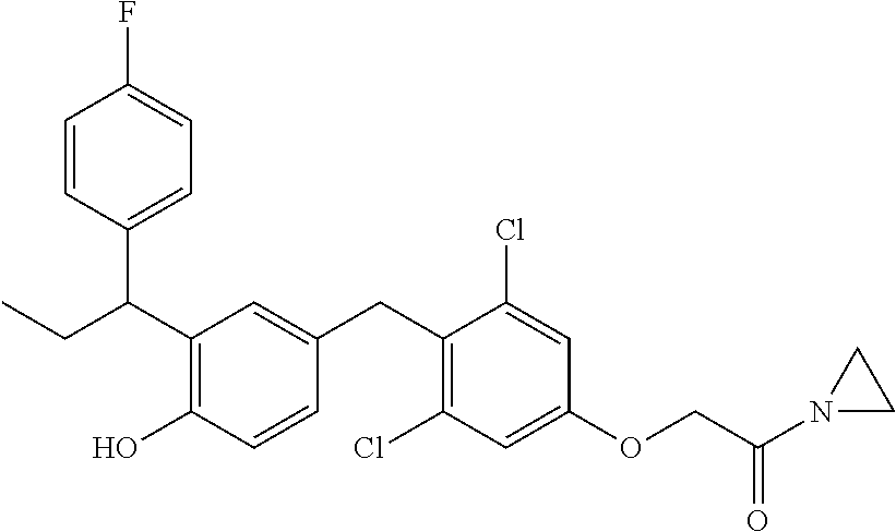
C(C1=C(O)C=CC(CC2=C(Cl)C=C(OCC(=O)N3CC3)C=C2Cl)=C1)(CC)C1=CC=C(F)C=C1
